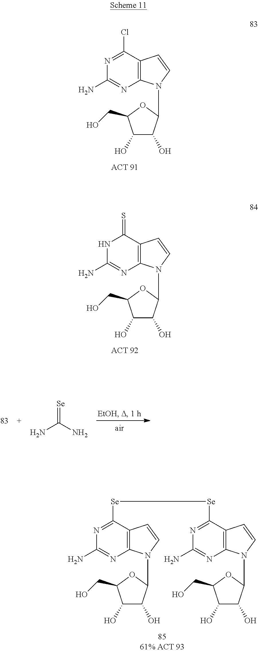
C12=C(C(Cl)=NC(N)=N1)C=CN2C1C(O)C(O)C(CO)O1.C12=C(C(=S)NC(N)=N1)C=CN2C1C(O)C(O)C(CO)O1.NC(N)=[Se].C12=C(C([Se][Se]C3=NC(N)=NC4=C3C=CN4C3C(O)C(O)C(CO)O3)=NC(N)=N1)C=CN2C1C(O)C(O)C(CO)O1
